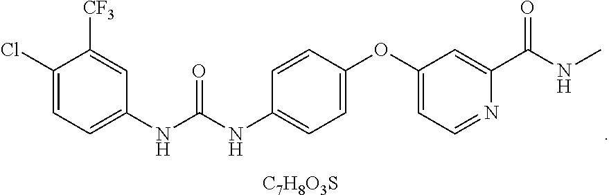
C1(Cl)=CC=C(NC(=O)NC2=CC=C(OC3=CC=NC(C(=O)NC)=C3)C=C2)C=C1[CF3].[C7H8O3S]
